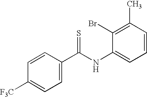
C1=CC(C)=C(Br)C(NC(C2=CC=C([F3C])C=C2)=S)=C1
